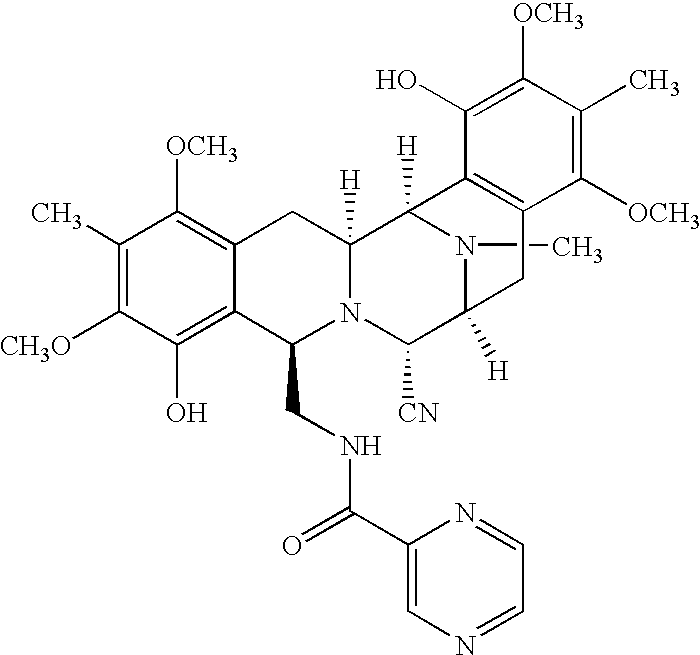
C1(C)=C([CH3O])C(O)=C2C(=C1[OCH3])CC1([H])N(C2CNC(C2=CN=CC=N2)=O)C([CN])C2([H])N(C)C1([H])C1=C(C2)C([OCH3])=C(C)C([OCH3])=C1O
